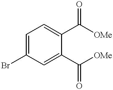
C1=C(Br)C=C(C([OMe])=O)C(C([OMe])=O)=C1
